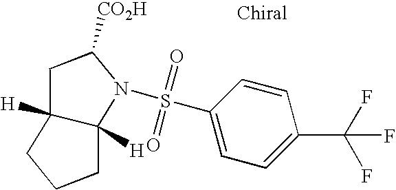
C12([H])C([H])(CCC1)N(S(=O)(=O)C1=CC=C(C(F)(F)F)C=C1)C([CO2H])C2
